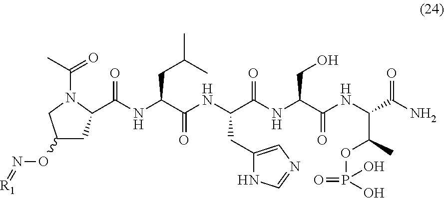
C1(ON=[R1])CC(C(NC(C(NC(C(NC(C(NC(C(N)=O)C(C)OP(=O)(O)O)=O)CO)=O)CC2=CN=CN2)=O)CC(C)C)=O)N(C(=O)C)C1
